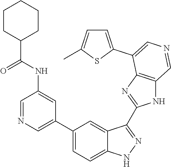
C1(C2=CN=CC(NC(C3CCCCC3)=O)=C2)=CC=C2C(=C1)C(C1=NC3=C(N1)C=NC=C3C1=CC=C(C)S1)=NN2
